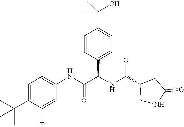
C1=C(C(C)(C)C)C(F)=CC(NC(=O)C(NC(C2CNC(=O)C2)=O)C2=CC=C(C(O)(C)C)C=C2)=C1
